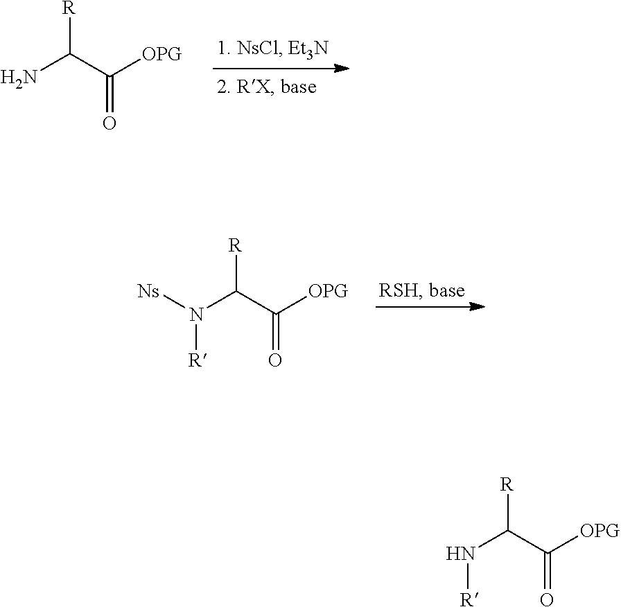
NC(C([OPG])=O)[R].[Ns]N(C(C([OPG])=O)[R])[R].N(C(C([OPG])=O)[R])[R]
